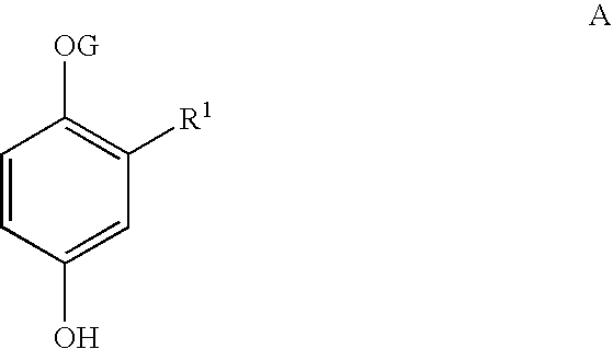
C1(O)=CC([R1])=C([OG])C=C1
